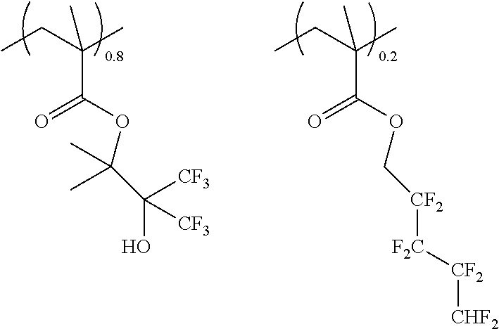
CCC(C)(C)C(=O)OC(C([CF3])(O)[CF3])(C)C.CCC(C)(C)C(=O)OC[CF2][F2C][CF2][CHF2]
